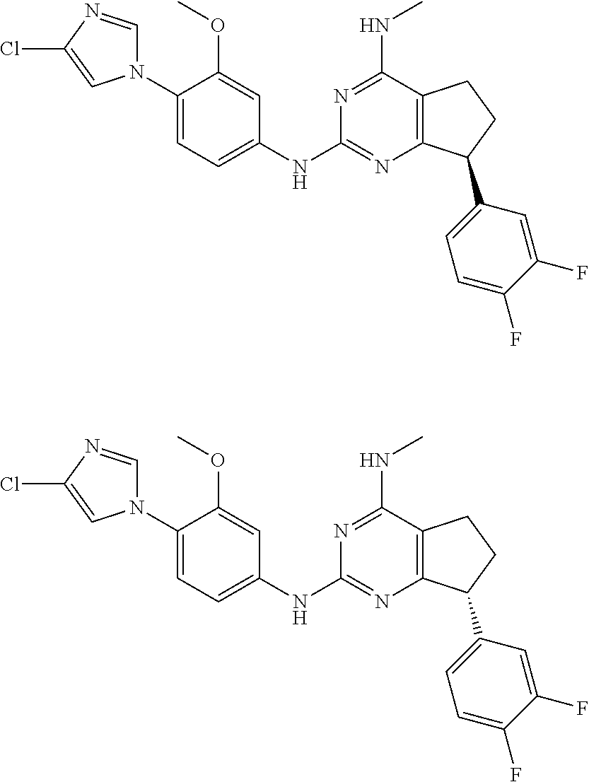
C1(N2C=NC(Cl)=C2)=CC=C(NC2=NC3=C(C(NC)=N2)CCC3C2=CC=C(F)C(F)=C2)C=C1OC.C1(N2C=NC(Cl)=C2)=CC=C(NC2=NC3=C(C(NC)=N2)CCC3C2=CC=C(F)C(F)=C2)C=C1OC
